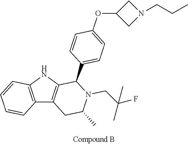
C12=C(NC3=C1CC(C)N(CC(C)(F)C)C3C1=CC=C(OC3CN(CCC)C3)C=C1)C=CC=C2
